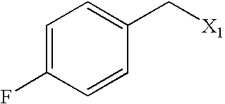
C1=C(F)C=CC(C[X1])=C1
